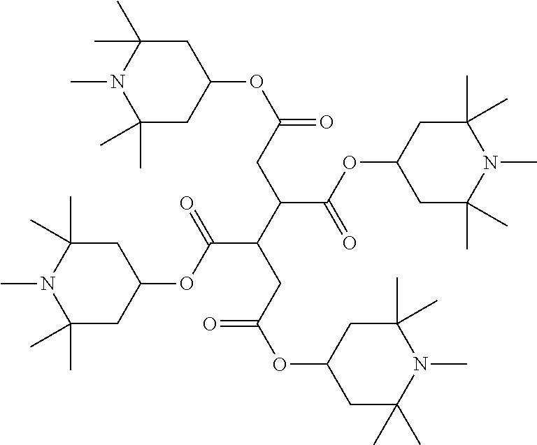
C1(C)(C)CC(OC(CC(C(C(OC2CC(C)(C)N(C)C(C)(C)C2)=O)CC(OC2CC(C)(C)N(C)C(C)(C)C2)=O)C(OC2CC(C)(C)N(C)C(C)(C)C2)=O)=O)CC(C)(C)N1C
